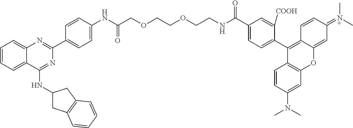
C1=CC=C2C(=C1)N=C(C1=CC=C(NC(COCCOCCNC(C3=CC=C(C4=C5C(=CC(=[N+](C)C)C=C5)OC5=C4C=CC(N(C)C)=C5)C([COOH])=C3)=O)=O)C=C1)N=C2NC1CC2=C(C1)C=CC=C2
